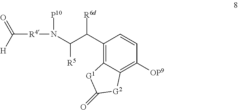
N([P10])(C(C(C1=C2C(=C([OP9])C=C1)[G2]C(=O)[G1]2)[R6d])[R5])[R4]C(=O)[H]
